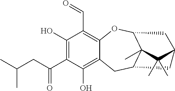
C1(O)=C(C(=O)CC(C)C)C(O)=C2C(=C1C=O)OC1C3(C)C(C2)CC(C3(C)C)C1
